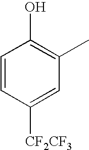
C1=CC([CF2CF3])=CC(C)=C1O
